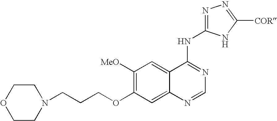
C1CN(CCCOC2=C([MeO])C=C3C(=C2)N=CN=C3NC2=NN=C([COR])N2)CCO1
